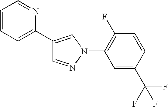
C1(C2=CC=CC=N2)=CN(C2=C(F)C=CC(C(F)(F)F)=C2)N=C1
